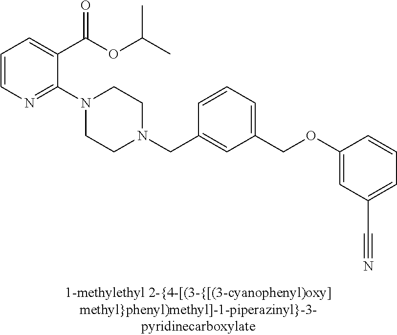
C1=CN=C(N2CCN(CC3=CC(COC4=CC(C#N)=CC=C4)=CC=C3)CC2)C(C(OC(C)C)=O)=C1
